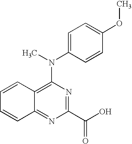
C1=CC2=C(N(C3=CC=C(OC)C=C3)C)N=C(C(=O)O)N=C2C=C1
